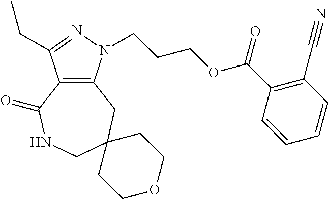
C12=C(N(CCCOC(C3=C(C#N)C=CC=C3)=O)N=C1CC)CC1(CNC2=O)CCOCC1
